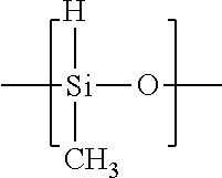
C[Si](OC)([H])C
